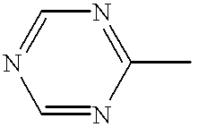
C1=NC=NC(C)=N1
